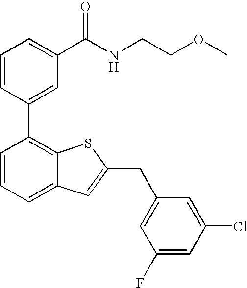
C1=CC(C2=C3C(=CC=C2)C=C(CC2=CC(F)=CC(Cl)=C2)S3)=CC(C(NCCOC)=O)=C1
